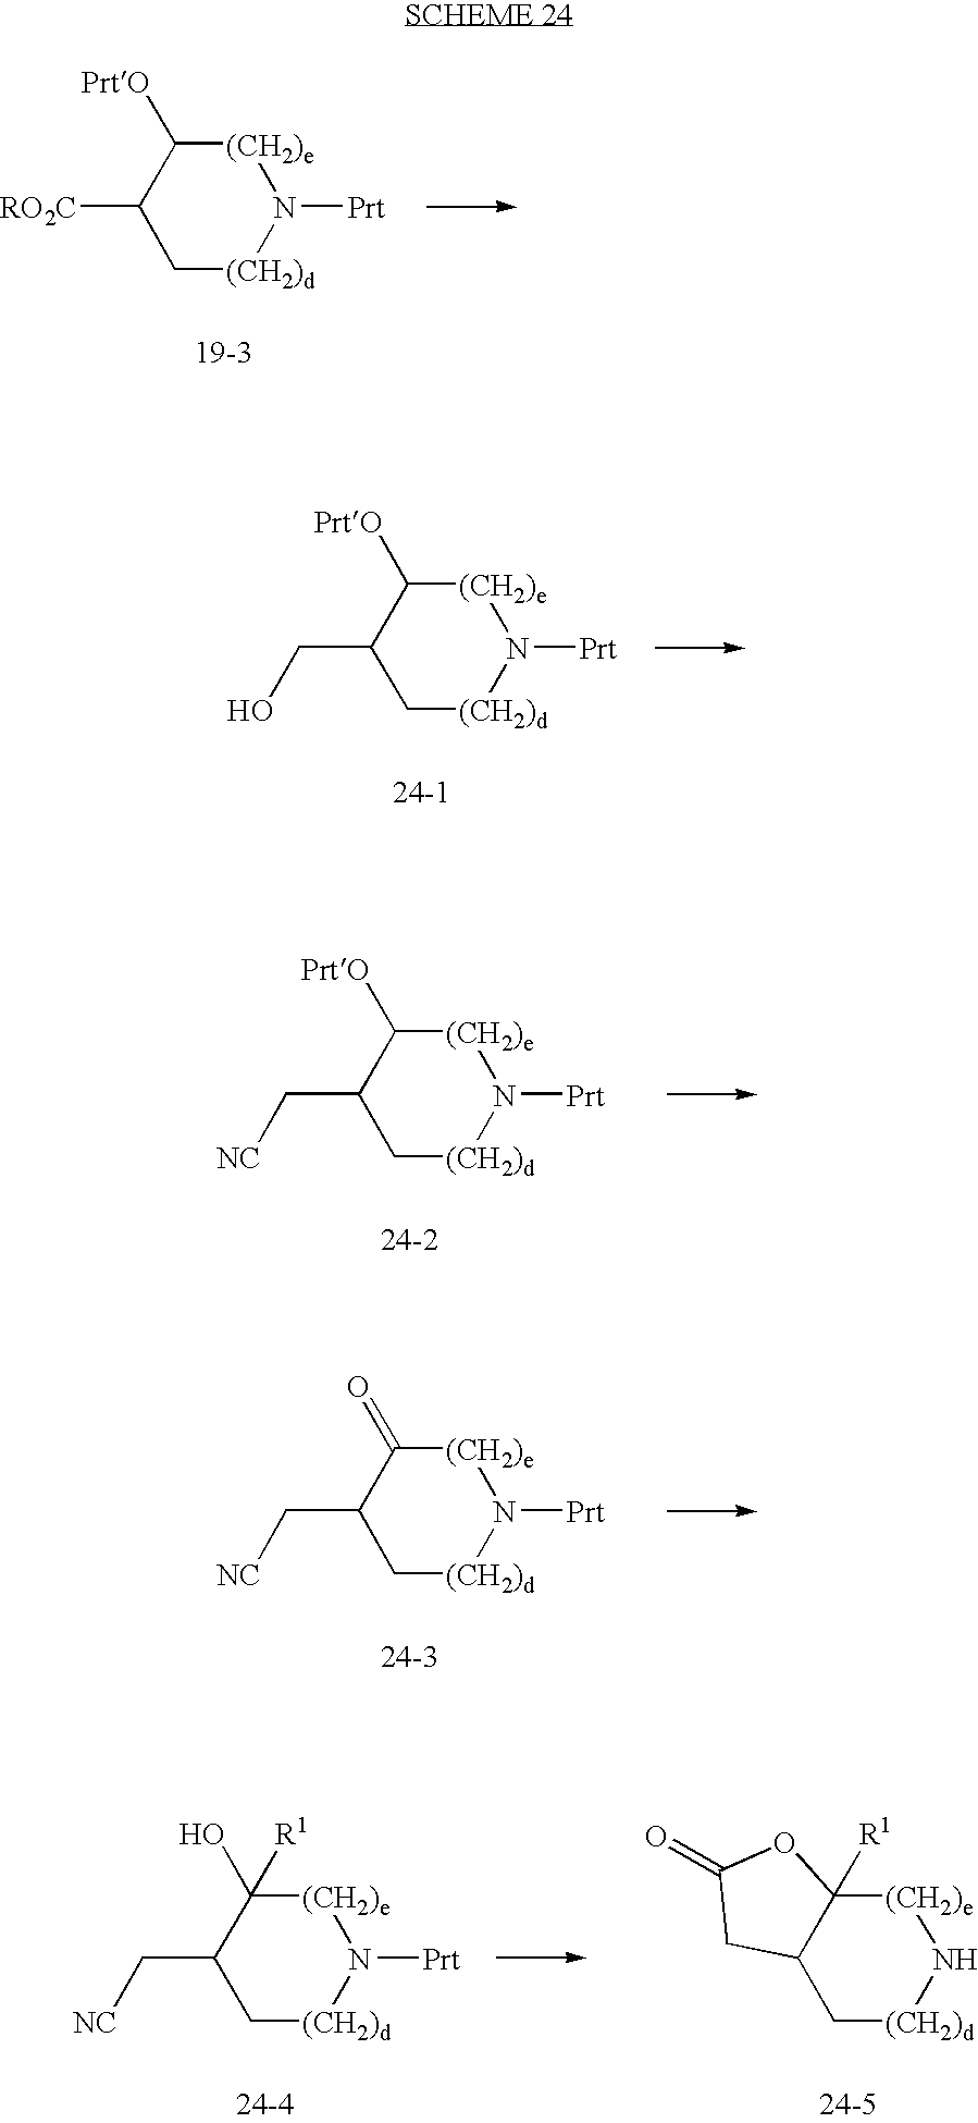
C1([RO2C])C[(CH2)d]N([Prt])[(CH2)e]C1[PrtO].C1(CO)C[(CH2)d]N([Prt])[(CH2)e]C1[PrtO].C1(C[NC])C[(CH2)d]N([Prt])[(CH2)e]C1[PrtO].C1(C[NC])C[(CH2)d]N([Prt])[(CH2)e]C1=O.C12C[(CH2)d]N[(CH2)e]C1([R1])OC(=O)C2.C1(C[NC])C[(CH2)d]N([Prt])[(CH2)e]C1(O)[R1]
